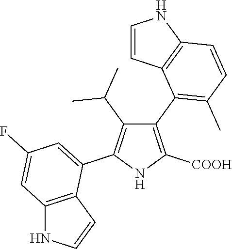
C1(C2=C(C)C=CC3=C2C=CN3)=C([COOH])NC(C2=CC(F)=CC3=C2C=CN3)=C1C(C)C
